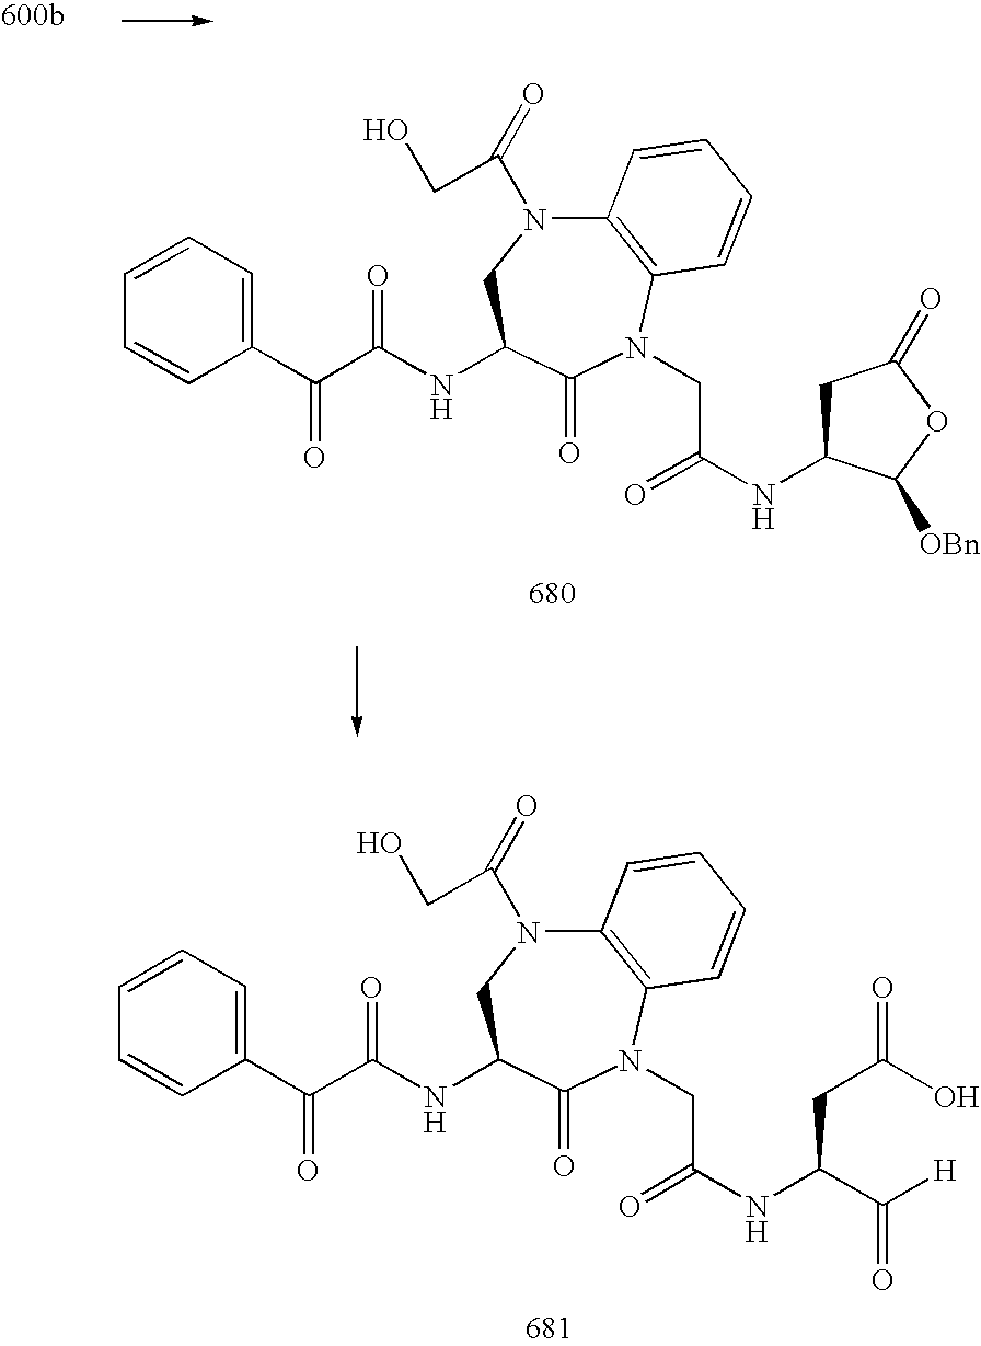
N(C1CN(C(CO)=O)C2=C(N(CC(=O)NC(C([H])=O)CC(O)=O)C1=O)C=CC=C2)C(=O)C(=O)C1=CC=CC=C1.N(C1CN(C(CO)=O)C2=C(N(CC(=O)NC3CC(=O)OC3[OBn])C1=O)C=CC=C2)C(=O)C(=O)C1=CC=CC=C1
